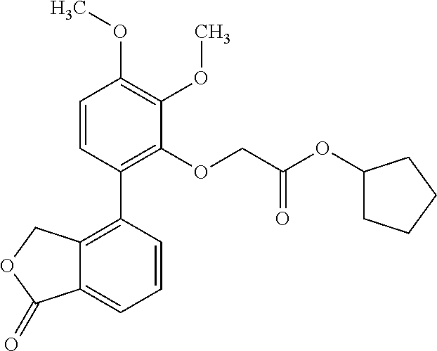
C12=C(C3=C(OCC(OC4CCCC4)=O)C(OC)=C(OC)C=C3)C=CC=C1C(=O)OC2
